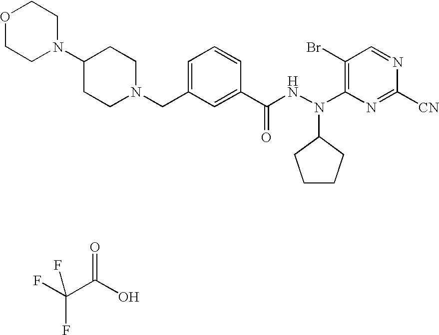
O1CCN(C2CCN(CC3=CC=CC(C(NN(C4CCCC4)C4=C(Br)C=NC([CN])=N4)=O)=C3)CC2)CC1.FC(C(O)=O)(F)F
